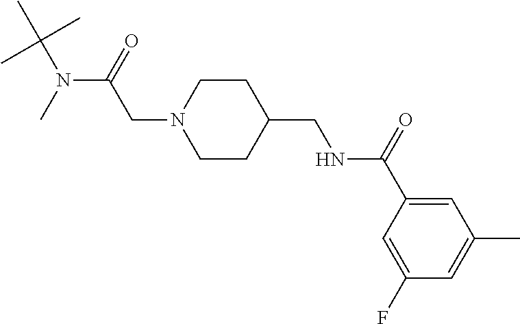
CC(N(C)C(=O)CN1CCC(CNC(C2=CC(C)=CC(F)=C2)=O)CC1)(C)C
